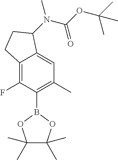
C12=C(F)C(B3OC(C)(C)C(C)(C)O3)=C(C)C=C1C(N(C(OC(C)(C)C)=O)C)CC2
